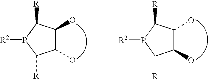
C1(O)C(O)C([R])P([R2])C1[R].C1(O)C(O)C([R])P([R2])C1[R]
